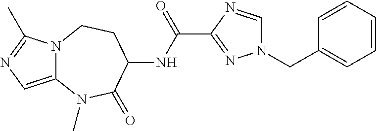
C12=CN=C(C)N1CCC(NC(=O)C1=NN(CC3=CC=CC=C3)C=N1)C(=O)N2C
